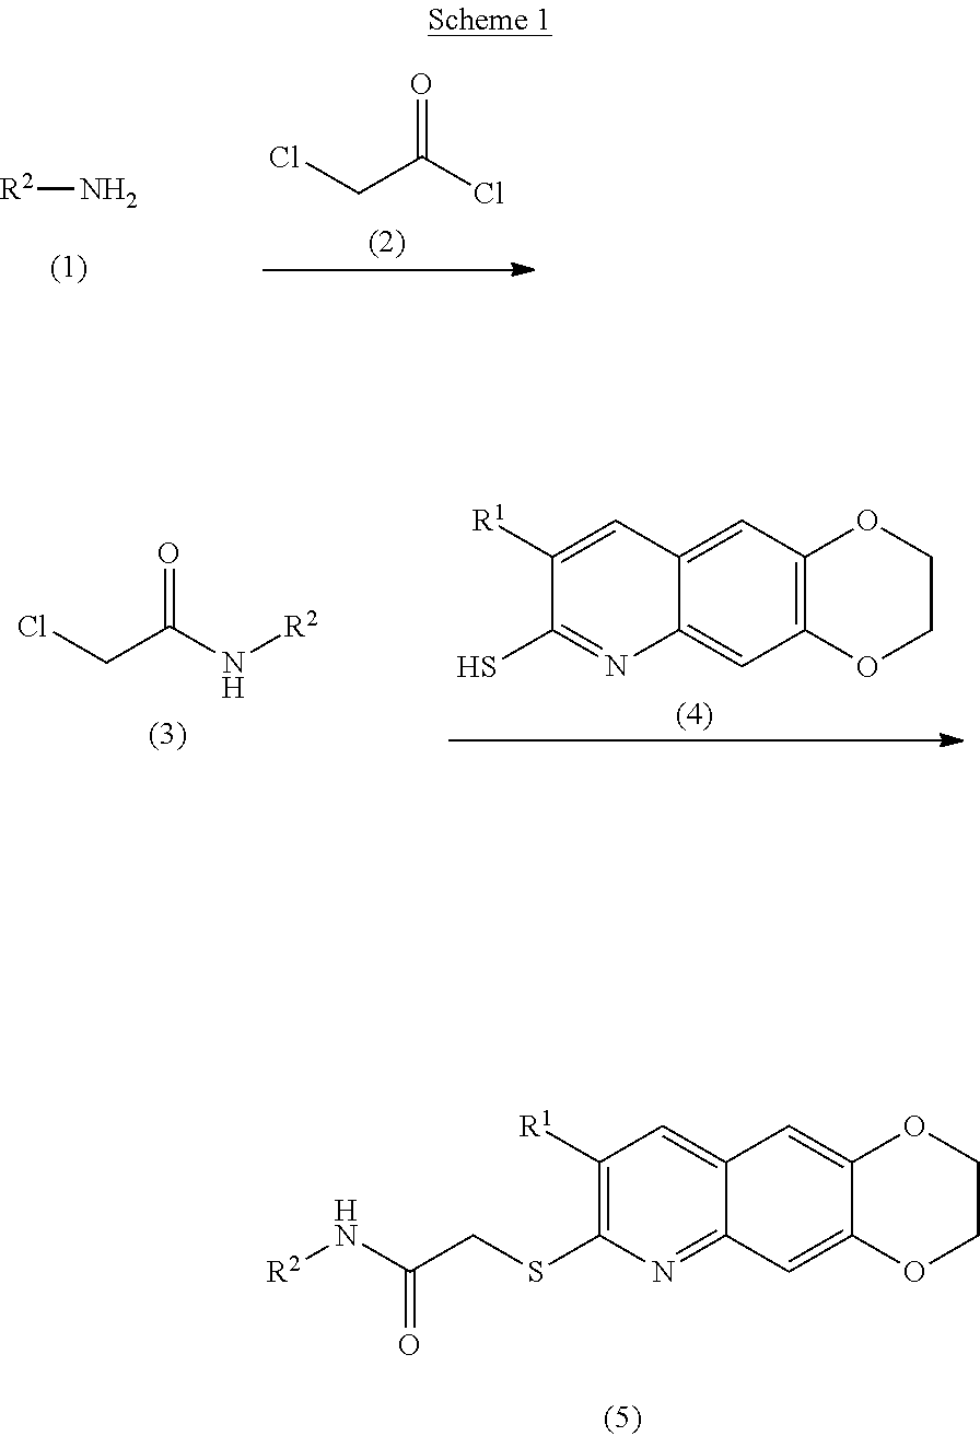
ClCC(Cl)=O.[R2]N.ClCC(N[R2])=O.C12=C(OCCO1)C=C1C(=C2)C=C([R1])C(S)=N1.C12=CC3=CC([R1])=C(SCC(N[R2])=O)N=C3C=C1OCCO2
